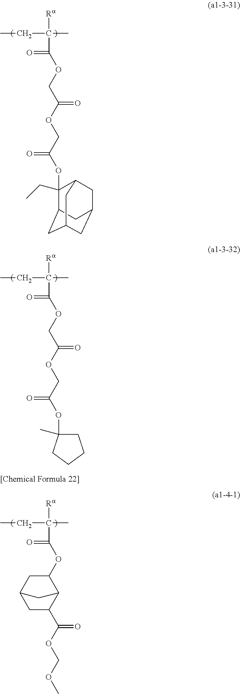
[Ra]C(C(=O)OCC(OCC(OC1(CC)C2CC3CC(CC1C3)C2)=O)=O)(C)CC.[Ra]C(C(=O)OCC(OCC(OC1(C)CCCC1)=O)=O)(C)CC.[Ra]C(C(=O)OC1CC2CC(C(OCOC)=O)C1C2)(C)CC
